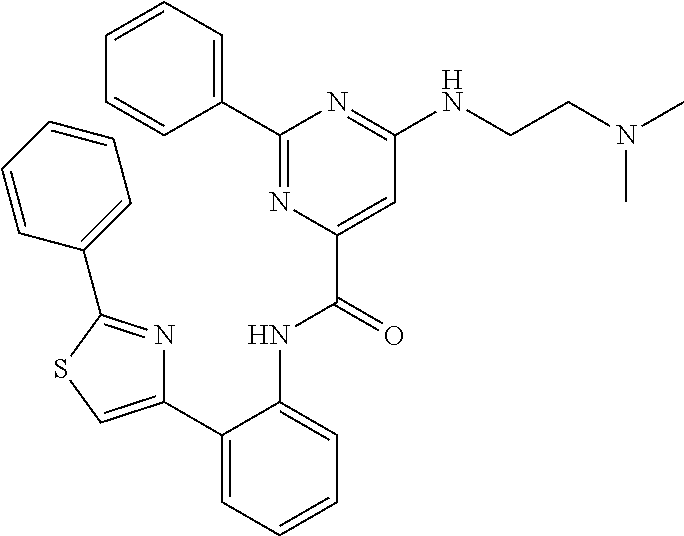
C1(NCCN(C)C)=NC(C2=CC=CC=C2)=NC(C(NC2=CC=CC=C2C2=CSC(C3=CC=CC=C3)=N2)=O)=C1
